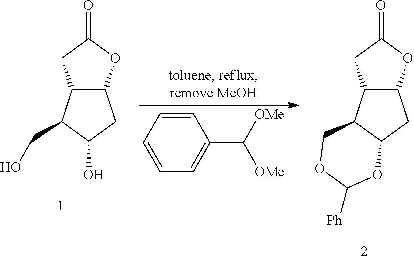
C12C(OC(=O)C1)CC(O)C2CO.C12C(OC(=O)C1)CC1C2COC([Ph])O1.C1=CC=CC=C1C([OMe])[OMe]
